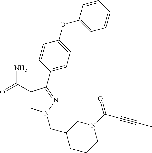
C1(C(=O)N)=CN(CC2CCCN(C(C#CC)=O)C2)N=C1C1=CC=C(OC2=CC=CC=C2)C=C1
